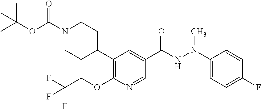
C1(C2=C(OCC(F)(F)F)N=CC(C(=O)NN(C3=CC=C(F)C=C3)C)=C2)CCN(C(OC(C)(C)C)=O)CC1
